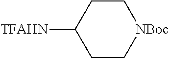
C1CC([TFAHN])CC[NBoc]1
